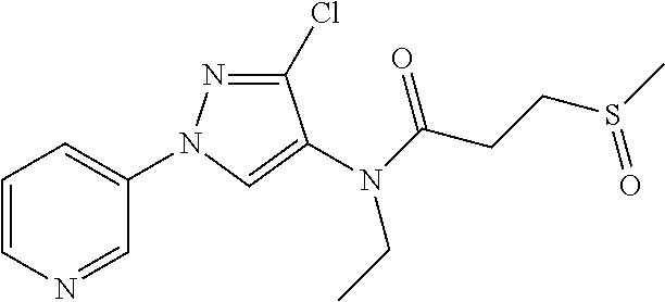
C1=CN=CC(N2N=C(Cl)C(N(C(CCS(C)=O)=O)CC)=C2)=C1
